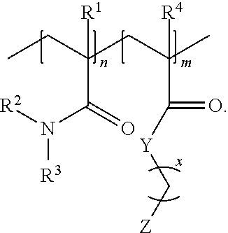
CCC(CC(C)(C([Y]C[Z])=O)[R4])(C(=O)N([R2])[R3])[R1]
